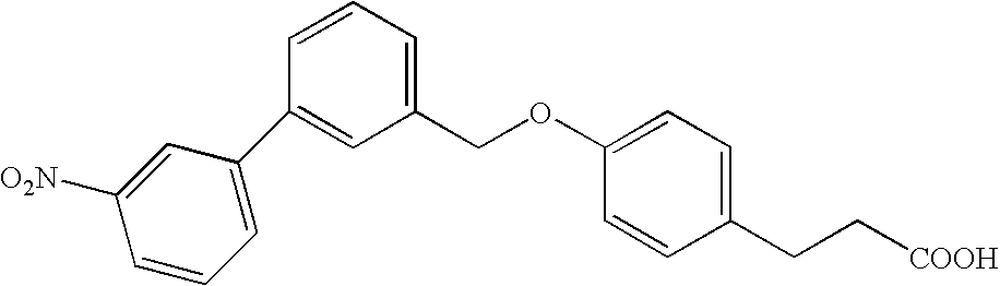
C1=C(C2=CC(COC3=CC=C(CC[COOH])C=C3)=CC=C2)C=C([O2N])C=C1
